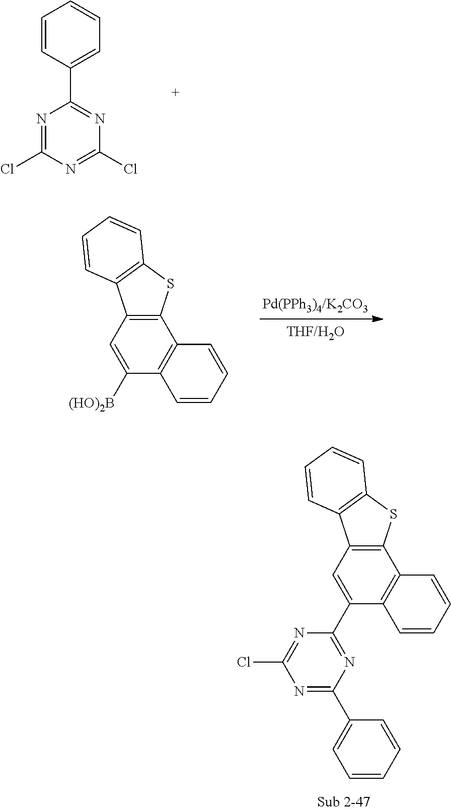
C1=CC(C2=NC(Cl)=NC(Cl)=N2)=CC=C1.C1=C([(HO)2B])C2=C(C3=C1C1=C(S3)C=CC=C1)C=CC=C2.N1=C(C2=CC=CC=C2)N=C(C2=CC3=C(C4=C2C=CC=C4)SC2=C3C=CC=C2)N=C1Cl
